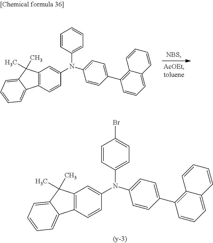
C12=C(C=CC(N(C3=CC=C(C4=C5C(=CC=C4)C=CC=C5)C=C3)C3=CC=CC=C3)=C1)C1=CC=CC=C1C2(C)C.C12=C(C=CC(N(C3=CC=C(C4=C5C(=CC=C4)C=CC=C5)C=C3)C3=CC=C(Br)C=C3)=C1)C1=CC=CC=C1C2(C)C
